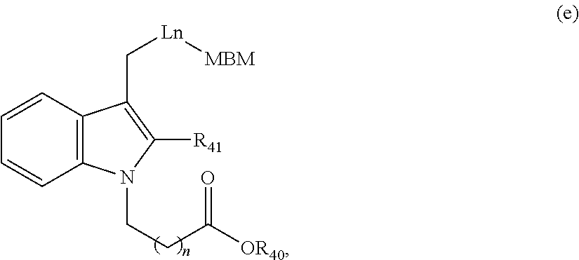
C1=CC2=C(C=C1)N(CCC(=O)[OR40])C([R41])=C2C[Ln][MBM]
